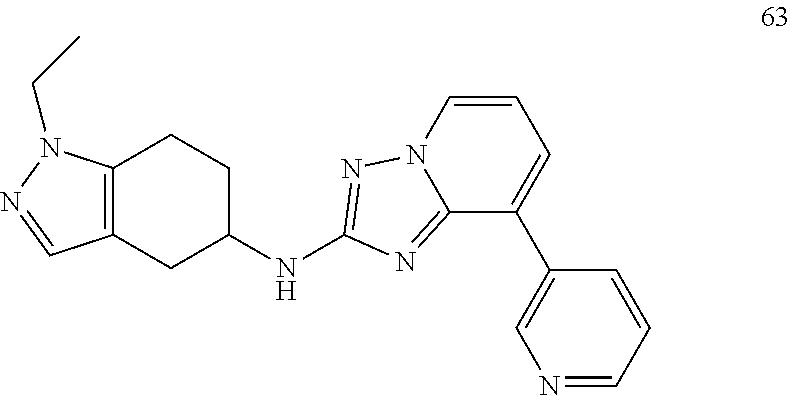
C12=C(CC(NC3=NN4C(=N3)C(C3=CN=CC=C3)=CC=C4)CC1)C=NN2CC
